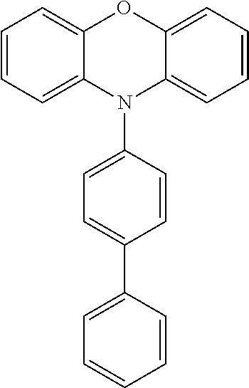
C1=CC=C2C(=C1)OC1=CC=CC=C1N2C1=CC=C(C2=CC=CC=C2)C=C1
